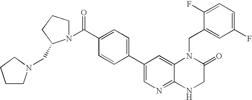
C1CCC(CN2CCCC2)N1C(C1=CC=C(C2=CN=C3C(=C2)N(CC2=CC(F)=CC=C2F)C(=O)CN3)C=C1)=O
